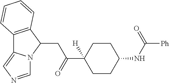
C12=C(C(CC(C3([H])CCC(NC([Ph])=O)CC3)=O)N3C1=CN=C3)C=CC=C2
